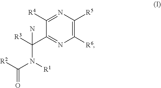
N1=C([R4])C(C([R3])(N(C([R2])=O)[R1])N)=NC([R6])=C1[R5]
